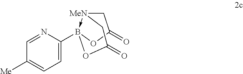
[MeN]12->B(C3=CC=C([Me])C=N3)(OC(=O)C1)OC(=O)C2
